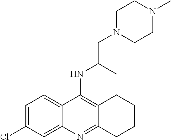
C12=CC=C(Cl)C=C1N=C1C(=C2NC(CN2CCN(C)CC2)C)CCCC1
